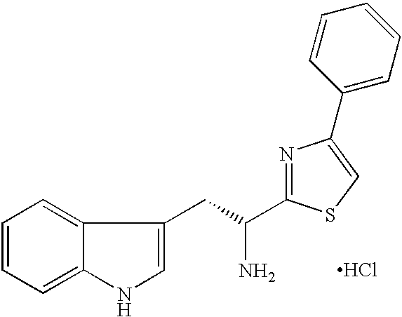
C1=C(CC(C2=NC(C3=CC=CC=C3)=CS2)N)C2=CC=CC=C2N1.Cl
